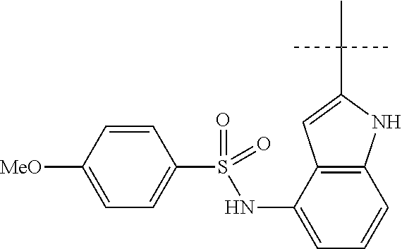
C1=C([MeO])C=CC(S(=O)(NC2=CC=CC3=C2C=C(C(C)(C)C)N3)=O)=C1
